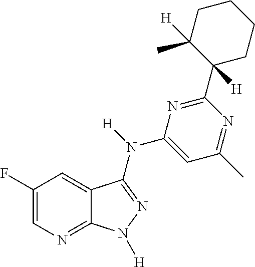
C1(F)=CN=C2C(=C1)C(N([H])C1=CC(C)=NC(C3([H])CCCCC3(C)[H])=N1)=NN2[H]
